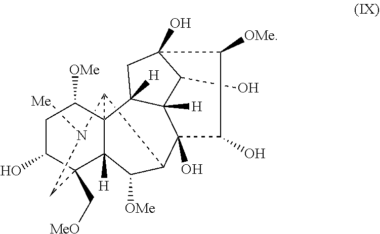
C12C3C([OMe])C4([H])C(C[MeO])(C(O)CC([OMe])C14C1([H])C4([H])C(O)C(O)(C1)C([OMe])C(O)C34O)CN2[Me]
